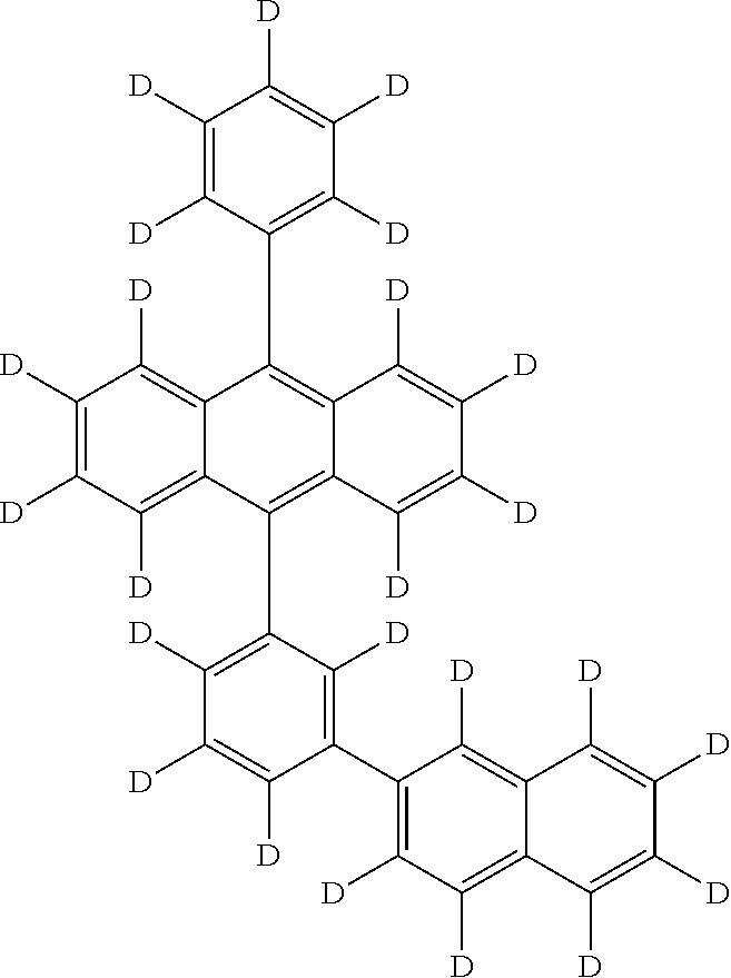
C1([D])=C([D])C([D])=C([D])C([D])=C1C1=C2C(=C(C3=C([D])C([D])=C([D])C(C4=C([D])C([D])=C5C(=C4[D])C([D])=C([D])C([D])=C5[D])=C3[D])C3=C([D])C([D])=C([D])C([D])=C31)C([D])=C([D])C([D])=C2[D]
